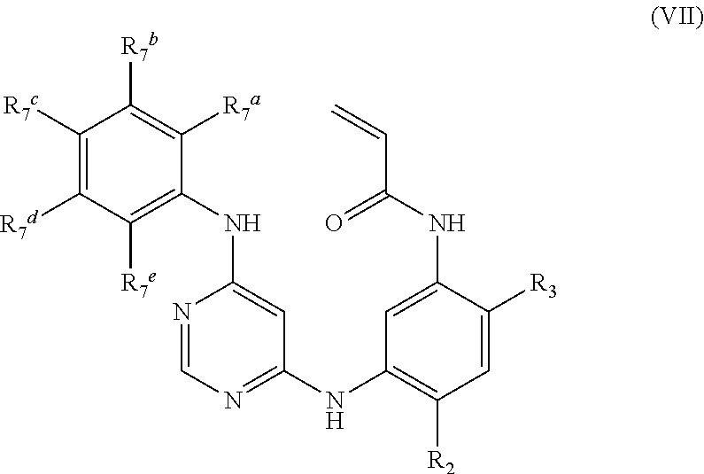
C1([R7c])=C([R7d])C([R7e])=C(NC2=CC(NC3=C([R2])C=C([R3])C(NC(C=C)=O)=C3)=NC=N2)C([R7a])=C1[R7b]
